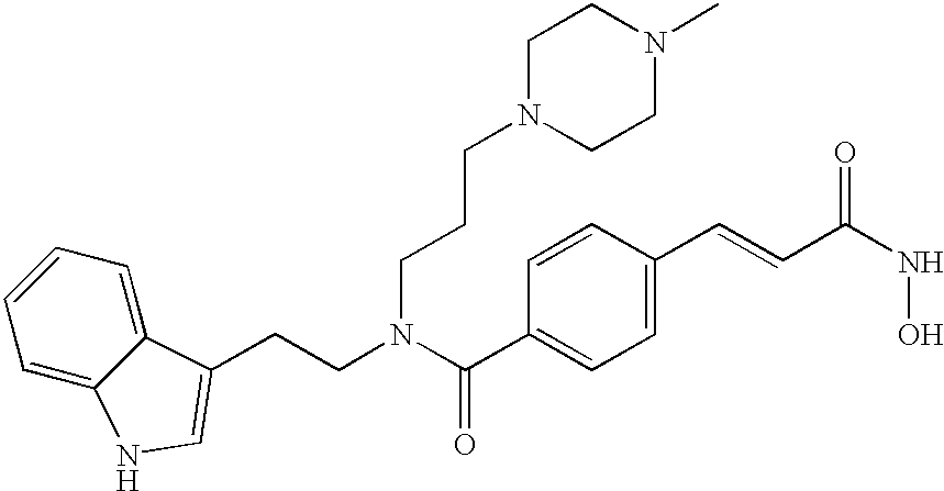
C(C1=CC=C(C=CC(NO)=O)C=C1)(N(CCC1=CNC2=CC=CC=C21)CCCN1CCN(C)CC1)=O
